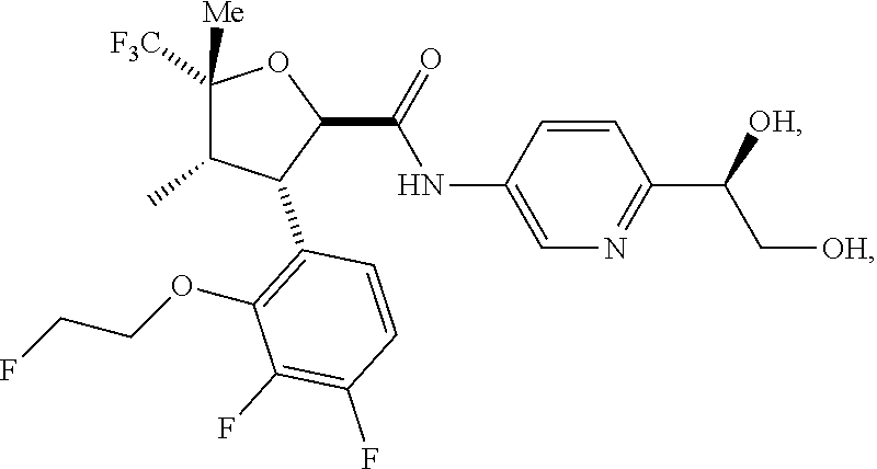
C1([F3C])([Me])C(C)C(C2=C(OCCF)C(F)=C(F)C=C2)C(C(=O)NC2=CN=C(C([OH])C[OH])C=C2)O1
